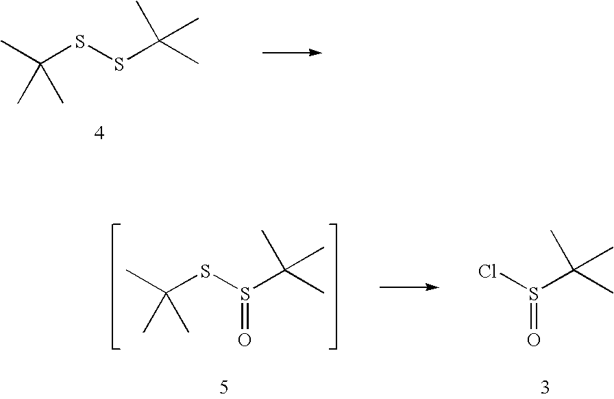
C(SSC(C)(C)C)(C)(C)C.C(SS(C(C)(C)C)=O)(C)(C)C.ClS(C(C)(C)C)=O
